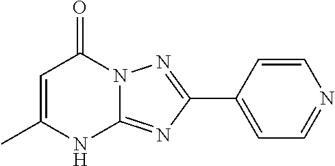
CC1=CC(=O)N2C(=NC(C3=CC=NC=C3)=N2)N1
